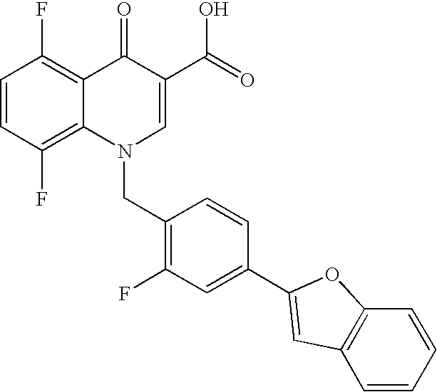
C12=C(F)C=CC(F)=C1C(=O)C(C(=O)O)=CN2CC1=C(F)C=C(C2=CC3=C(C=CC=C3)O2)C=C1
